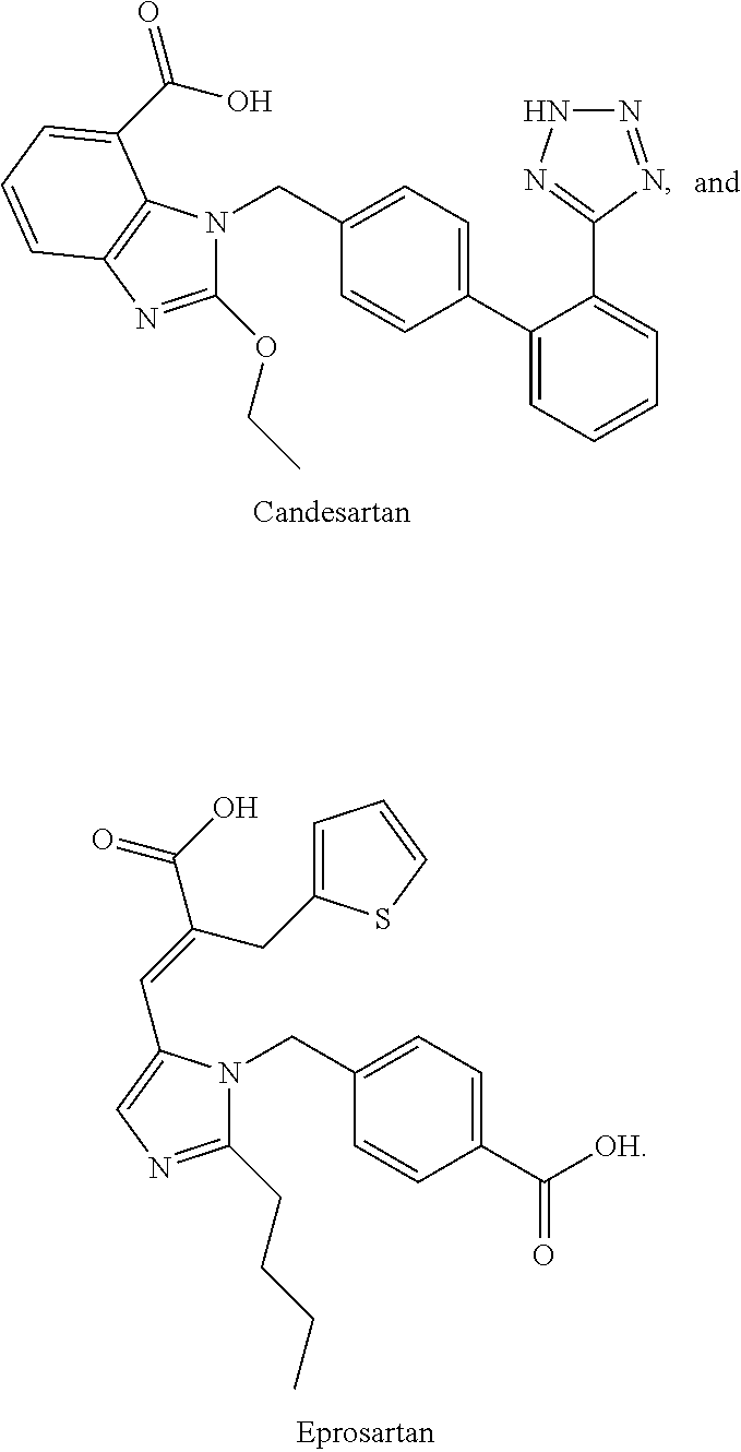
C1(CN2C(OCC)=NC3=C2C(C(O)=O)=CC=C3)=CC=C(C2=CC=CC=C2C2=NNN=N2)C=C1.C1(CN2C(CCCC)=NC=C2C=C(CC2=CC=CS2)C(O)=O)=CC=C(C([OH])=O)C=C1
